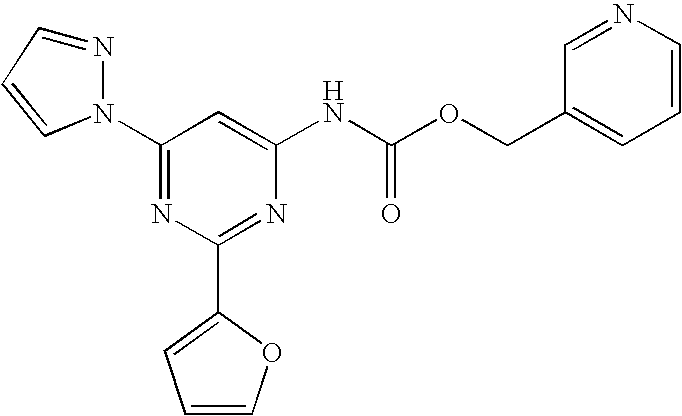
C1(N2N=CC=C2)=NC(C2=CC=CO2)=NC(NC(OCC2=CC=CN=C2)=O)=C1
